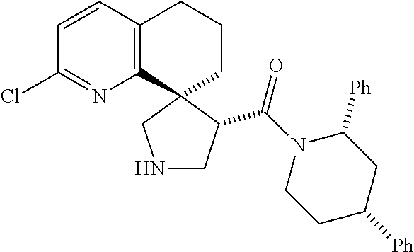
C12=C(C3(CCC1)CNCC3C(N1CCC([Ph])CC1[Ph])=O)N=C(Cl)C=C2
